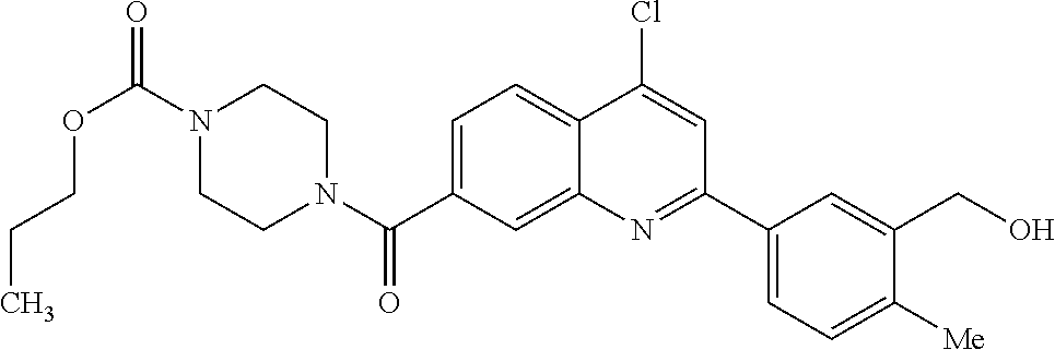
N1(C(OCCC)=O)CCN(C(=O)C2=CC=C3C(=C2)N=C(C2=CC=C([Me])C(CO)=C2)C=C3Cl)CC1
